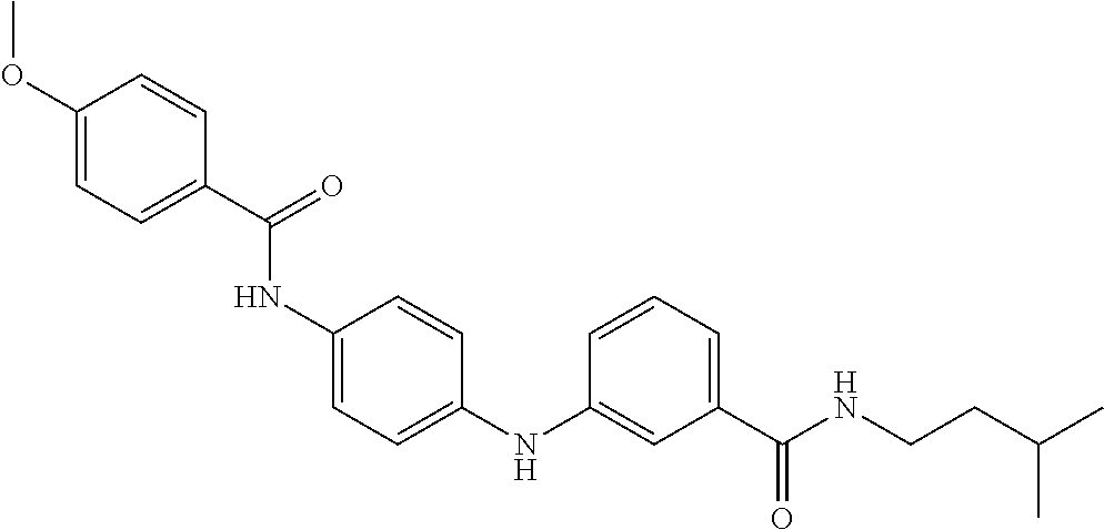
C1(NC(C2=CC=C(OC)C=C2)=O)=CC=C(NC2=CC(C(NCCC(C)C)=O)=CC=C2)C=C1
